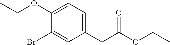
C1(CC(OCC)=O)=CC=C(OCC)C(Br)=C1
